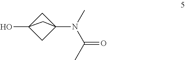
C1C2(O)CC1(N(C(C)=O)C)C2
